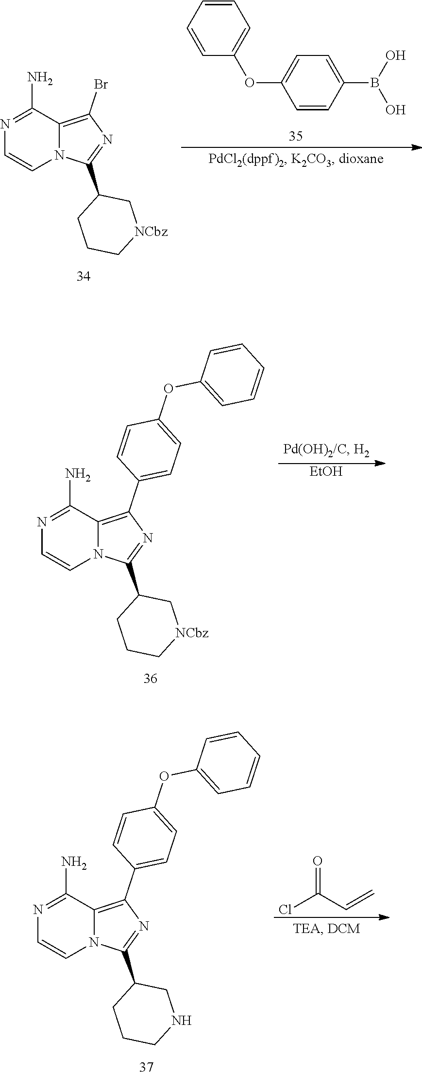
C1=CC=CC(OC2=CC=C(B(O)O)C=C2)=C1.N1=C(N)C2=C(Br)N=C(C3CCC[NCbz]C3)N2C=C1.[EtOH].N1=C(N)C2=C(C3=CC=C(OC4=CC=CC=C4)C=C3)N=C(C3CCC[NCbz]C3)N2C=C1.N1=C(N)C2=C(C3=CC=C(OC4=CC=CC=C4)C=C3)N=C(C3CCCNC3)N2C=C1.O=C(Cl)C=C
